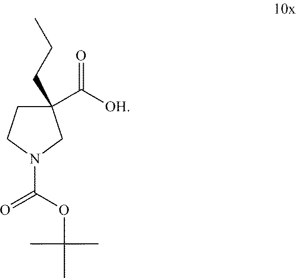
[OH]C(=O)C1(CCC)CCN(C(OC(C)(C)C)=O)C1
